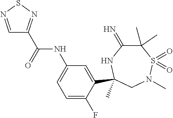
C(=O)(NC1=CC=C(F)C(C2(C)NC(=N)C(C)(C)S(=O)(=O)N(C)C2)=C1)C1=NSN=C1
